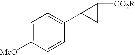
C1=C([MeO])C=CC(C2CC2[CO2R])=C1
